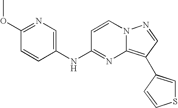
C1(OC)=NC=C(NC2=NC3=C(C4=CSC=C4)C=NN3C=C2)C=C1
